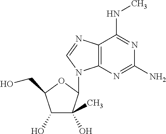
C1(O)C(C)(O)C(N2C3=C(N=C2)C(NC)=NC(N)=N3)OC1CO
